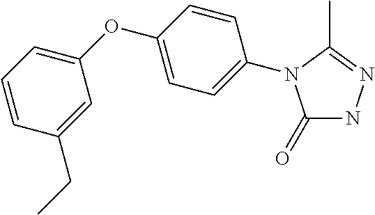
C1(CC)=CC(OC2=CC=C(N3C(=O)NN=C3C)C=C2)=CC=C1
